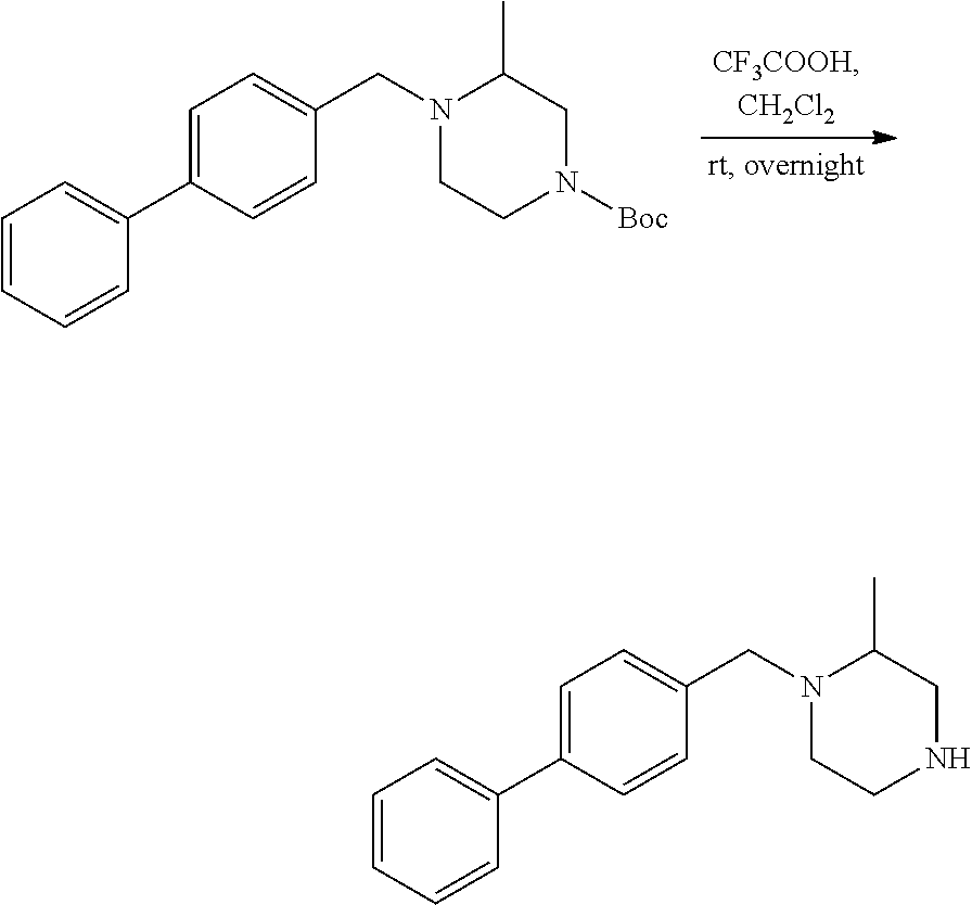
C1=CC=CC(C2=CC=C(CN3CCN([Boc])CC3C)C=C2)=C1.C1=CC=CC(C2=CC=C(CN3CCNCC3C)C=C2)=C1
